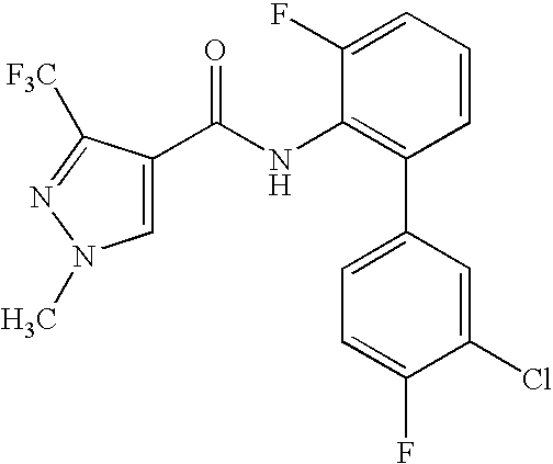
C1=C(C(NC2=C(C3=CC=C(F)C(Cl)=C3)C=CC=C2F)=O)C([F3C])=NN1C
